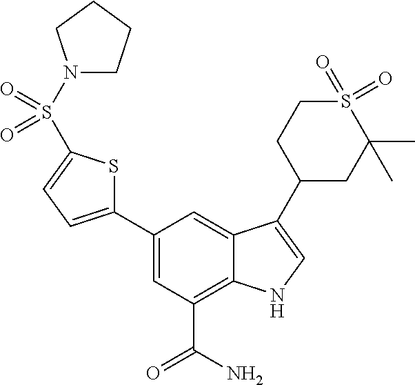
C1(C2=CC=C(S(=O)(=O)N3CCCC3)S2)=CC(C(=O)N)=C2C(=C1)C(C1CC(C)(C)S(=O)(=O)CC1)=CN2
